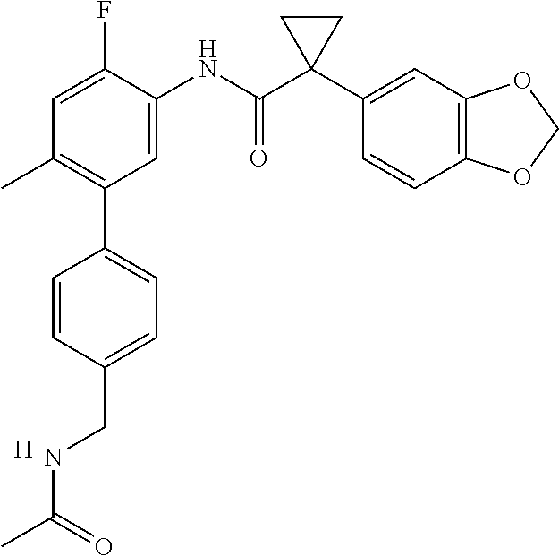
C1=C(NC(C2(C3=CC4=C(C=C3)OCO4)CC2)=O)C(F)=CC(C)=C1C1=CC=C(CNC(C)=O)C=C1.[H]
